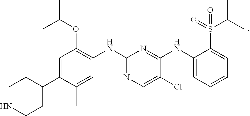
O=S(=O)(C1=CC=CC=C1NC1=NC(NC2=C(OC(C)C)C=C(C3CCNCC3)C(C)=C2)=NC=C1Cl)C(C)C
